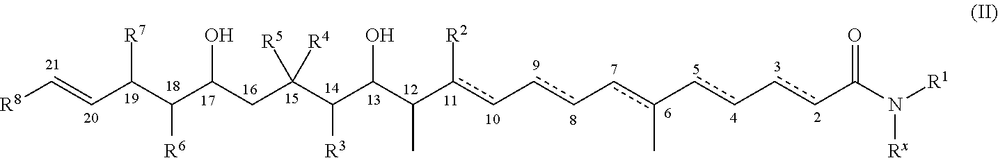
C([R6])(C(C=C[R8])[R7])C(CC(C(C(C(c(c-cc-cc(-cc-ccC(N([R1])[Rx])=O)C)[R2])C)O)[R3])([R5])[R4])O
